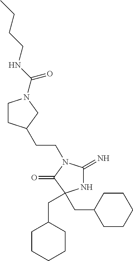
N1C(=N)N(CCC2CCN(C(=O)NCCCC)C2)C(=O)C1(CC1CCCCC1)CC1CCCCC1
